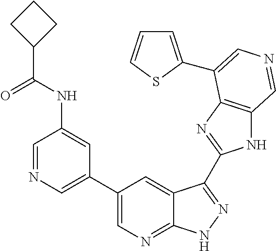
C1(C2=CN=CC(NC(C3CCC3)=O)=C2)=CN=C2C(=C1)C(C1=NC3=C(N1)C=NC=C3C1=CC=CS1)=NN2
